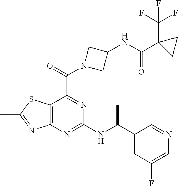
C12=C(N=C(NC(C3=CC(F)=CN=C3)C)N=C1C(=O)N1CC(NC(C3(C(F)(F)F)CC3)=O)C1)N=C(C)S2
